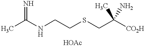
N(CCSCC([CO2H])(N)C)C(C)=N
